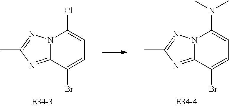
C12=NC(C)=NN1C(N(C)C)=CC=C2Br.C12=NC(C)=NN1C(Cl)=CC=C2Br
